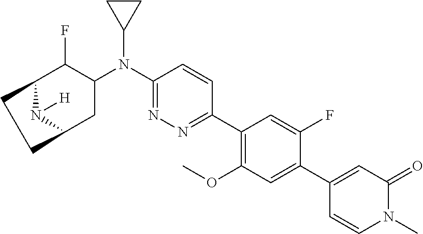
C1(C2=C(OC)C=C(C3=CC(=O)N(C)C=C3)C(F)=C2)=NN=C(N(C2C(F)C3N([H])C(C2)CC3)C2CC2)C=C1
